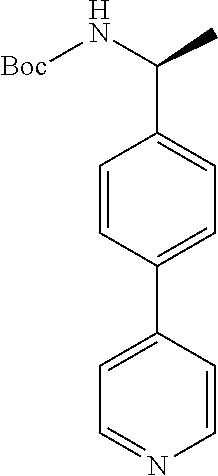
C1=CC(C2=CC=NC=C2)=CC=C1C(N[Boc])C
